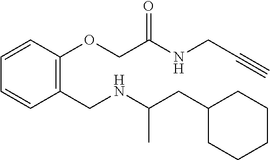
C1(CC(NCC2=C(OCC(NCC#C)=O)C=CC=C2)C)CCCCC1
